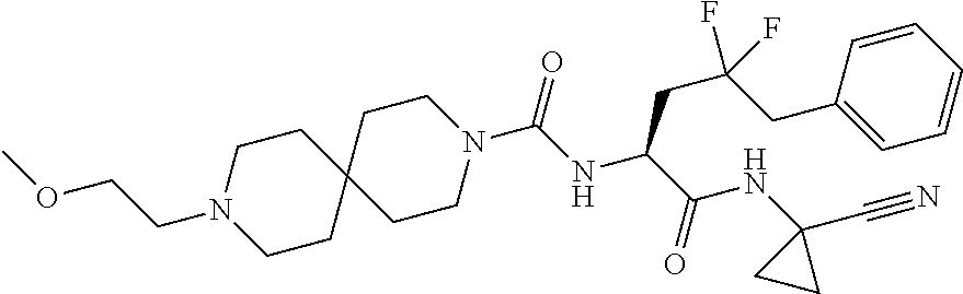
C1N(CCOC)CCC2(C1)CCN(C(NC(C(NC1(C#N)CC1)=O)CC(CC1=CC=CC=C1)(F)F)=O)CC2
